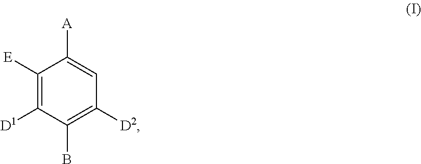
C1([E])=C([D1])C(B)=C([D2])C=C1[A]
